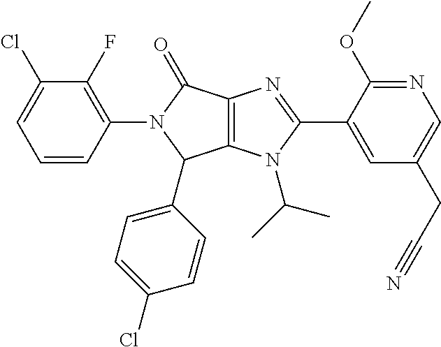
C12=C(N(C(C)C)C(C3=CC(CC#N)=CN=C3OC)=N1)C(C1=CC=C(Cl)C=C1)N(C1=C(F)C(Cl)=CC=C1)C2=O
